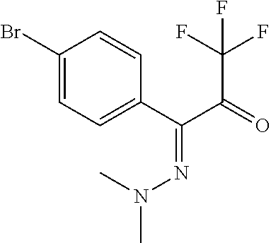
C1(Br)=CC=C(C(C(=O)C(F)(F)F)=NN(C)C)C=C1
